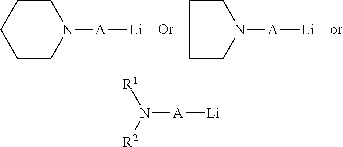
C1CCCCN1[A][Li].N1([A][Li])CCCC1.N([A][Li])([R1])[R2]
